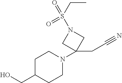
OCC1CCN(C2(CC#N)CN(S(=O)(=O)CC)C2)CC1
